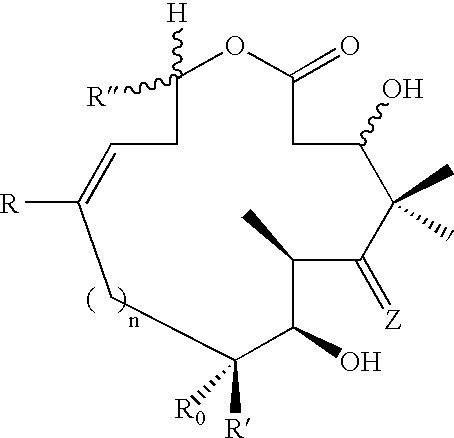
C1([H])([R])OC(=O)CC(O)C(C)(C)C(=[Z])C(C)C(O)C([R])([R0])CC([R])=CC1
